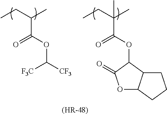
CCC(C)C(OC([CF3])[F3C])=O.CCC(C)(C)C(OC1C2C(OC1=O)CCC2)=O.[(HR-48)]
